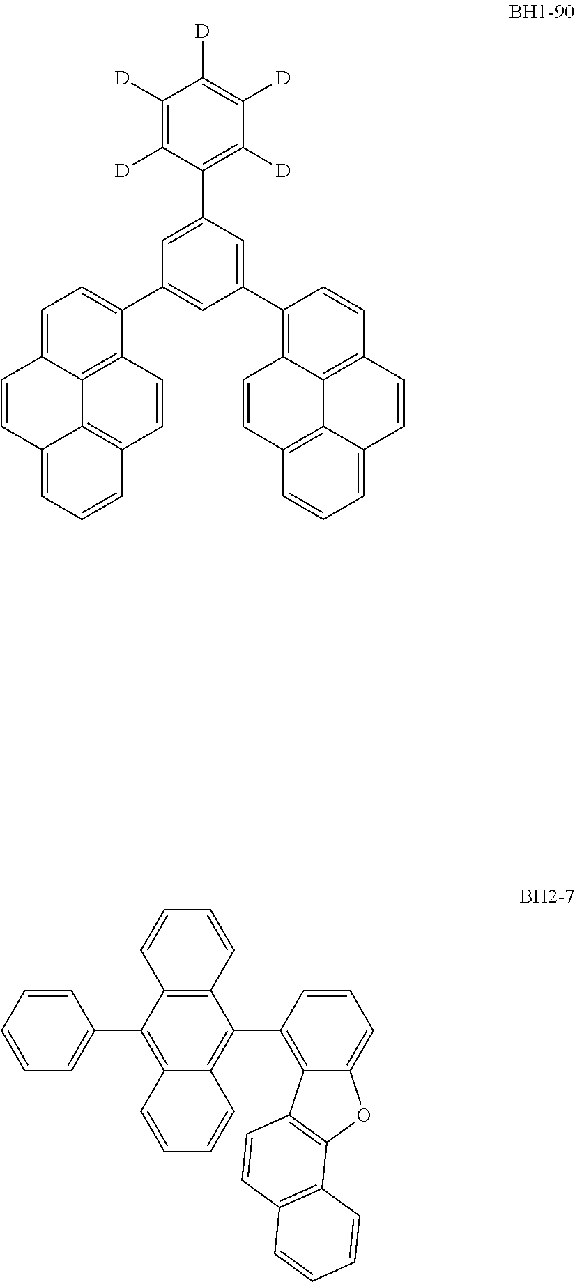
C1=C2C3=C(C(C4=CC(C5=C6C7=C(C=C5)C=CC5=CC=CC(=C75)C=C6)=CC(C5=C([D])C([D])=C([D])C([D])=C5[D])=C4)=C1)C=CC1=C3C(=CC=C1)C=C2.C12=C(C3=CC=CC=C3)C3=C(C(C4=C5C(=CC=C4)OC4=C5C=CC5=C4C=CC=C5)=C1C=CC=C2)C=CC=C3
